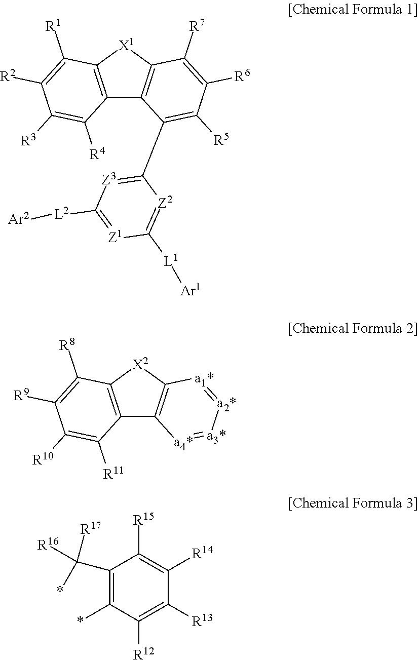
C12=C([X1]C3=C1C(C1=[Z3]C([L2][Ar2])=[Z1]C([L1][Ar1])=[Z2]1)=C([R5])C([R6])=C3[R7])C([R1])=C([R2])C([R3])=C2[R4].C12=C([X2]C3=C1[a4*]=[a3*][a2*]=[a1*]3)C([R8])=C([R9])C([R10])=C2[R11].C1(C(*)([R16])[R17])=C(*)C([R12])=C([R13])C([R14])=C1[R15]
